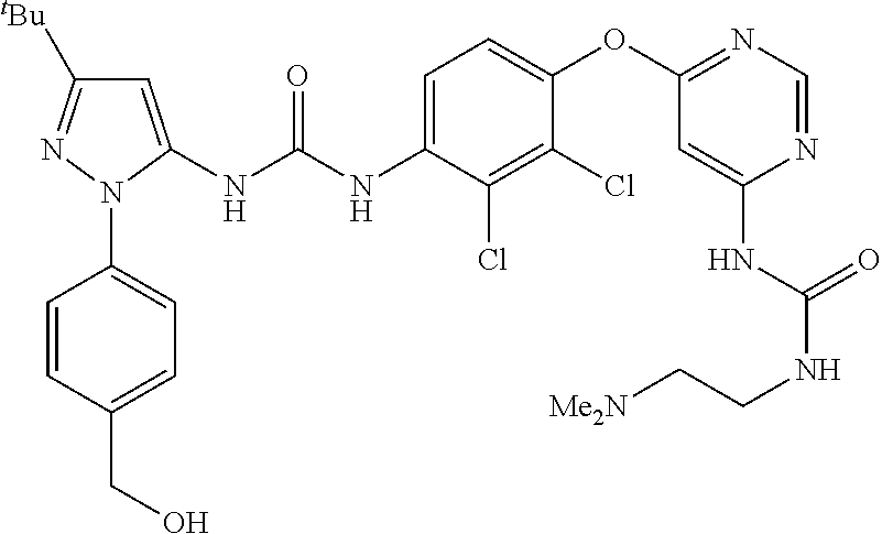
C1=C(NC(NC2=CC=C(OC3=NC=NC(NC(NCC[Me2N])=O)=C3)C(Cl)=C2Cl)=O)N(C2=CC=C(CO)C=C2)N=C1[tBu]
